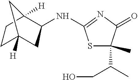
C1CC2([H])CC(NC3=NC(=O)C(C(C)CO)(C)S3)C1([H])C2
